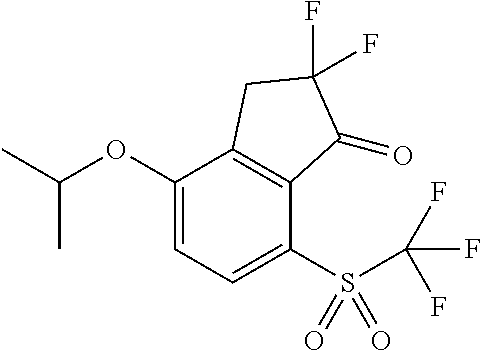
O(C1=CC=C(S(C(F)(F)F)(=O)=O)C2=C1CC(F)(F)C2=O)C(C)C
